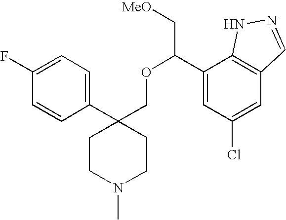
C1(C2(COC(C3=CC(Cl)=CC4=C3NN=C4)C[MeO])CCN(C)CC2)=CC=C(F)C=C1
